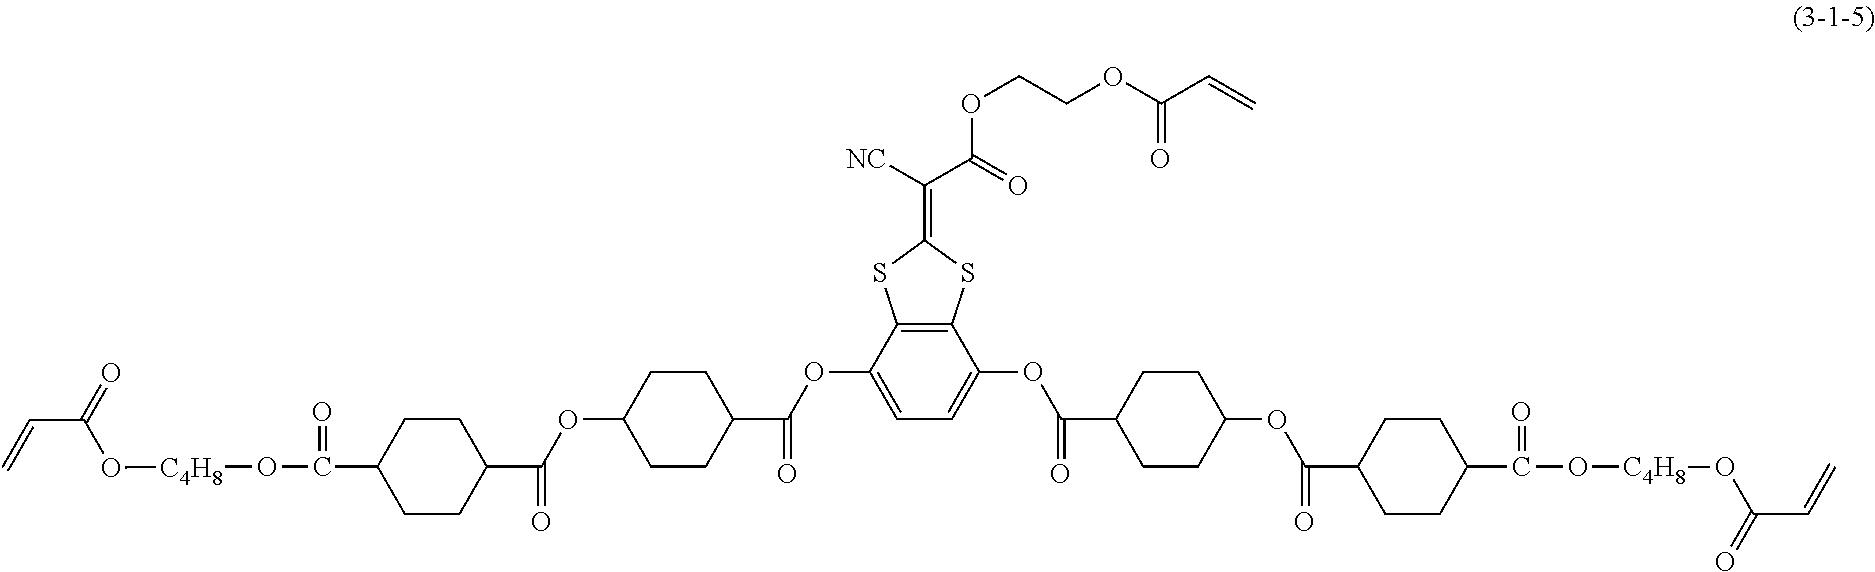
C(O[C4H8]OC(C=C)=O)(C1CCC(C(=O)OC2CCC(C(=O)OC3=CC=C(OC(C4CCC(OC(C5CCC(C(=O)O[C4H8]OC(C=C)=O)CC5)=O)CC4)=O)C4=C3SC(=C([NC])C(=O)OCCOC(C=C)=O)S4)CC2)CC1)=O
